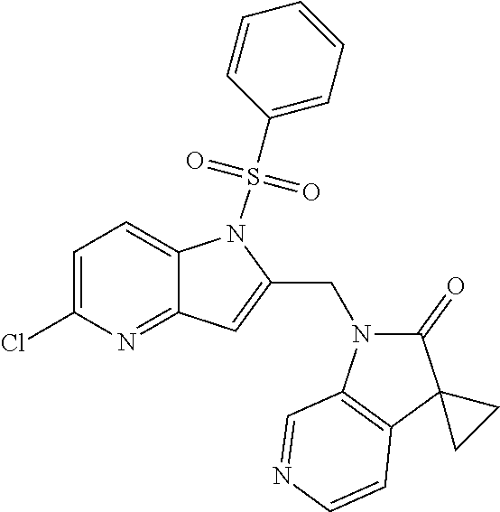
C1=C(Cl)N=C2C(=C1)N(S(C1=CC=CC=C1)(=O)=O)C(CN1C(=O)C3(C4=C1C=NC=C4)CC3)=C2
